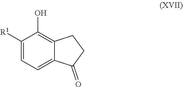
C1([R1])=CC=C2C(=C1O)CCC2=O
